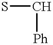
SC[Ph]
